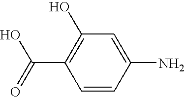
C1=CC(N)=CC(O)=C1C(=O)O
